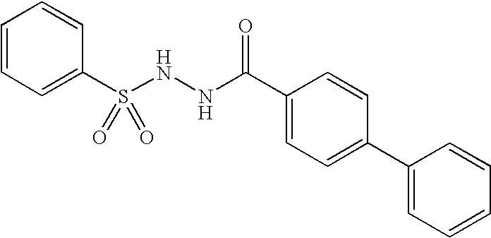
C1=C(S(NNC(C2=CC=C(C3=CC=CC=C3)C=C2)=O)(=O)=O)C=CC=C1
